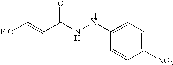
[EtO]C=CC(NNC1=CC=C([NO2])C=C1)=O
